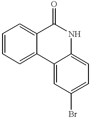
C1=C2C(=CC=C1)C1=CC(Br)=CC=C1NC2=O
